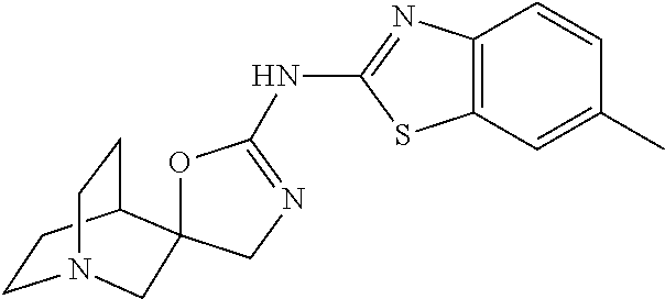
O1C(NC2=NC3=C(S2)C=C(C)C=C3)=NCC12C1CCN(CC1)C2
